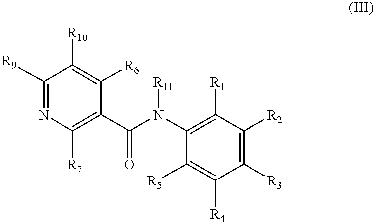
[R9]C1=NC([R7])=C(C(N([R11])C2=C([R1])C([R2])=C([R3])C([R4])=C2[R5])=O)C([R6])=C1[R10]
